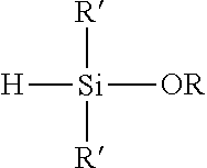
[H][Si]([OR])([R])[R]
